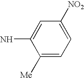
C1([Me])=CC=C([NO2])C=C1N
